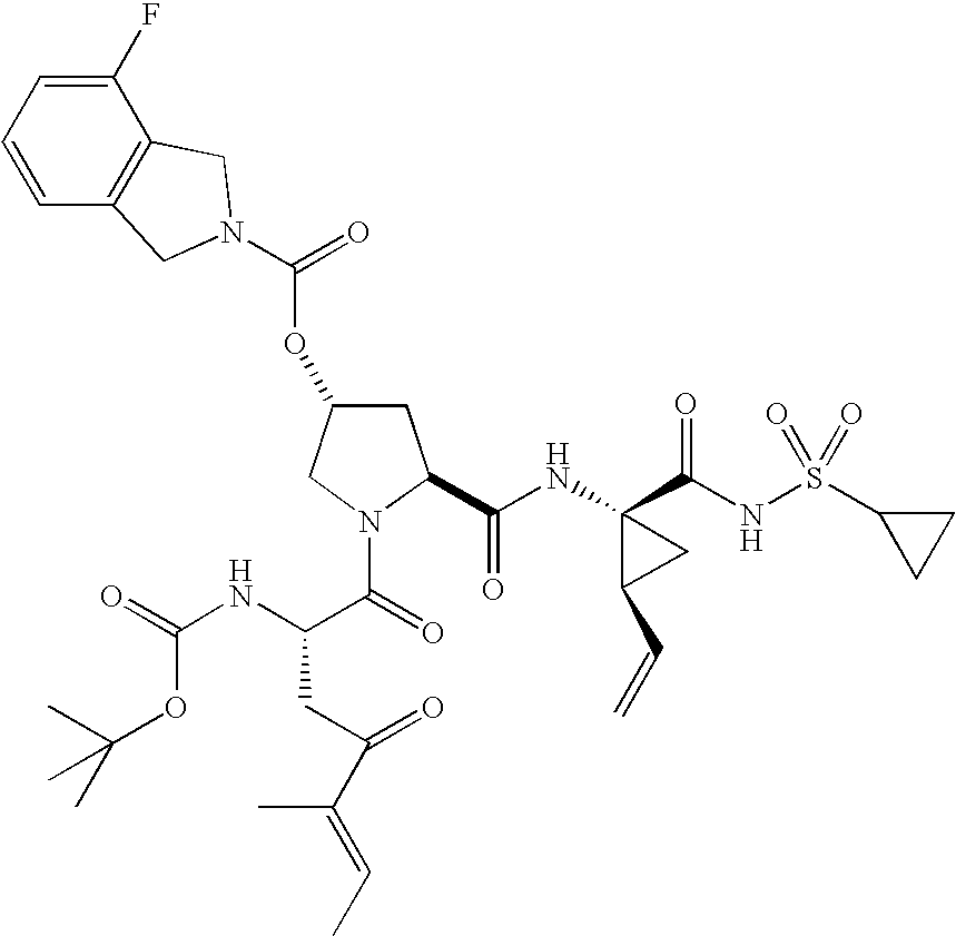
C1(F)=CC=CC2=C1CN(C(=O)OC1CC(C(NC3(C(NS(C4CC4)(=O)=O)=O)C(C=C)C3)=O)N(C(=O)C(NC(=O)OC(C)(C)C)CC(C(=CC)C)=O)C1)C2
